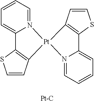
C1=CC=N2C(=C1)C1=C(C=CS1)[Pt]21N2=CC=CC=C2C2=C1C=CS2.[Pt-C]
